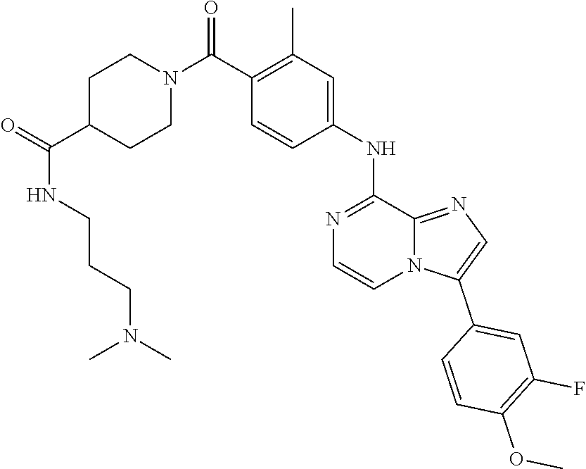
N(C)(CCCNC(=O)C1CCN(C(C2=C(C)C=C(NC3=NC=CN4C3=NC=C4C3=CC(F)=C(OC)C=C3)C=C2)=O)CC1)C
